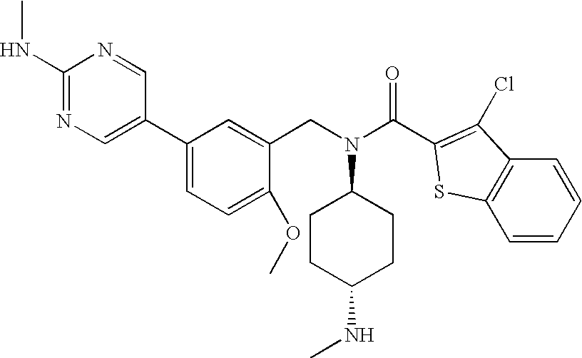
C1(NC)=NC=C(C2=CC=C(OC)C(CN(C3CCC(NC)CC3)C(C3=C(Cl)C4=C(S3)C=CC=C4)=O)=C2)C=N1
